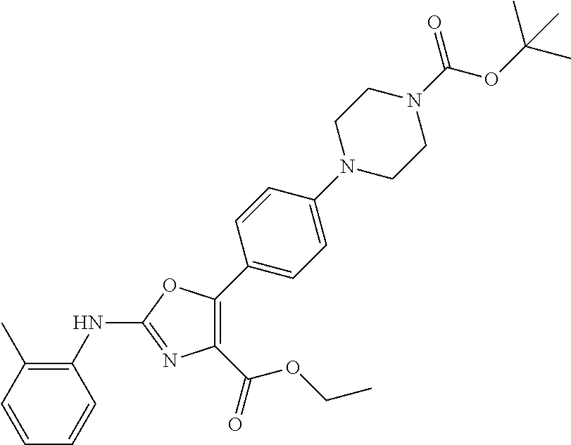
C1(NC2=NC(C(=O)OCC)=C(C3=CC=C(N4CCN(C(=O)OC(C)(C)C)CC4)C=C3)O2)=C(C)C=CC=C1
